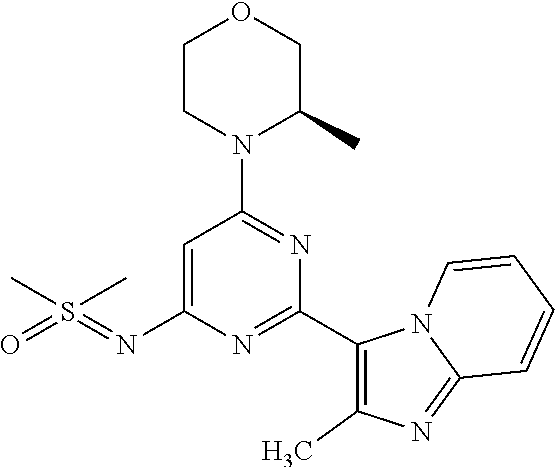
C1=C(N=S(=O)(C)C)N=C(C2=C(C)N=C3N2C=CC=C3)N=C1N1C(C)COCC1
